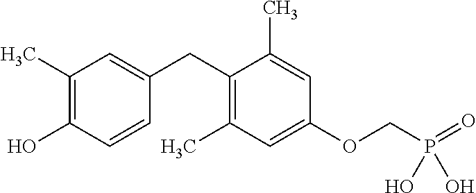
C1=C(CC2=C(C)C=C(OCP(O)(=O)O)C=C2C)C=CC(O)=C1C
